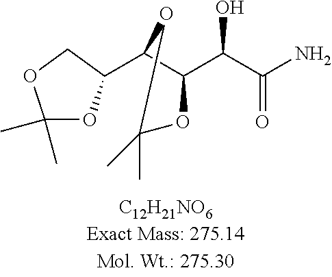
C1(C)(C)OC(C2C(C(C(N)=O)O)OC(C)(C)O2)CO1
